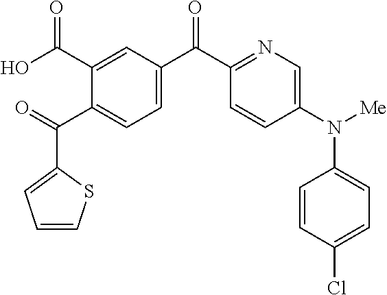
O=C(C1=CC=C(C(C2=NC=C(N([Me])C3=CC=C(Cl)C=C3)C=C2)=O)C=C1C(O)=O)C1=CC=CS1
